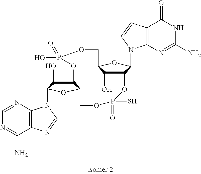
C12C(O)C(OC1N1C3=C(C(=O)NC(N)=N3)C=C1)COP(O)(=O)OC1C(O)C(N3C4=C(C(N)=NC=N4)N=C3)OC1COP(=O)(S)O2
